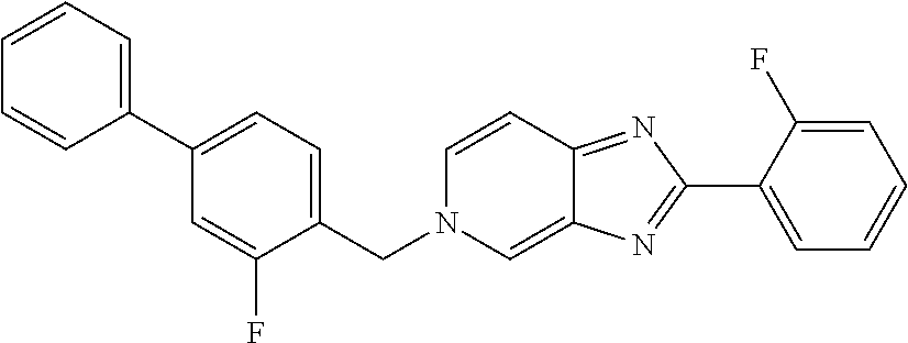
C1(C2=NC3=CN(CC4=CC=C(C5=CC=CC=C5)C=C4F)C=CC3=N2)=CC=CC=C1F
